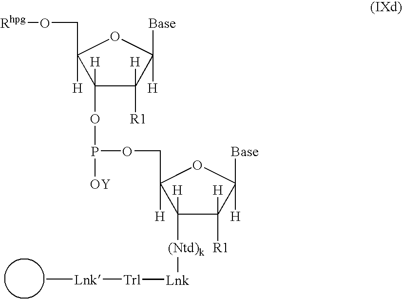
C1([H])([(Ntd)k][Lnk][Trl][Lnk]C)C([H])([R1])C([Base])([H])OC1(COP([OY])OC1([H])C([H])([R1])C([Base])([H])OC1(CO[Rhpg])[H])[H]
